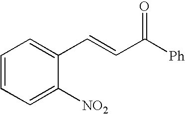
C1=CC=C([NO2])C(C=CC([Ph])=O)=C1
